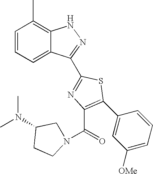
C1=CC=C2C(=C1C)NN=C2C1=NC(C(N2CC(N(C)C)CC2)=O)=C(C2=CC([OMe])=CC=C2)S1
